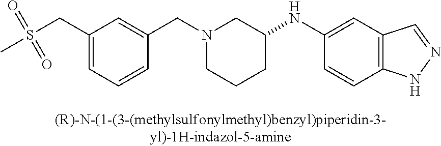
N1(CC2=CC(CS(C)(=O)=O)=CC=C2)CCCC(NC2=CC3=C(C=C2)NN=C3)C1
